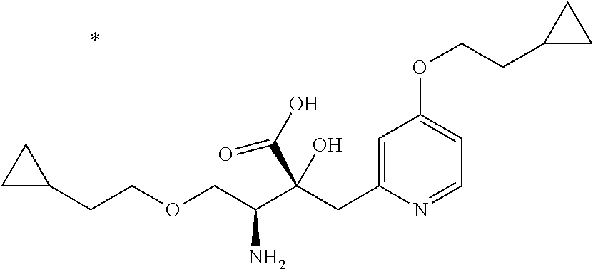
C1=NC(CC(C(COCCC2CC2)N)(C(O)=O)O)=CC(OCCC2CC2)=C1
